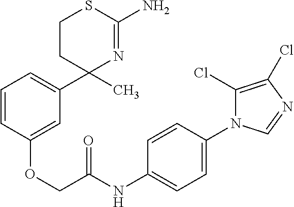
C1(C2(C)N=C(N)SCC2)=CC=CC(OCC(NC2=CC=C(N3C(Cl)=C(Cl)N=C3)C=C2)=O)=C1
